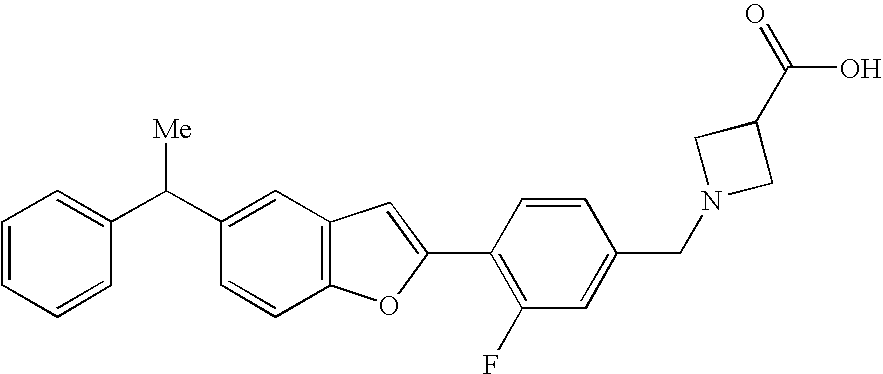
C1=CC=CC(C(C2=CC3=C(C=C2)OC(C2=C(F)C=C(CN4CC(C(=O)O)C4)C=C2)=C3)[Me])=C1
